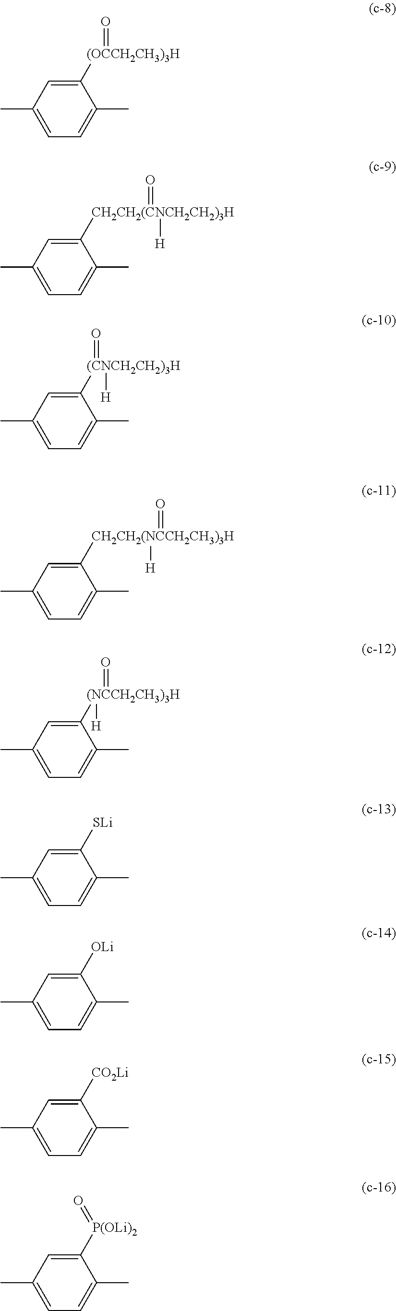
CC1=CC=C(C)C([(OCCH2CH3)3H]=O)=C1.C1=C(C)C=C([CH2CH2(CNCH2CH2)3H](=O)[H])C(C)=C1.CC1=CC=C(C)C([(CNCH2CH2)3H](=O)[H])=C1.CC1=CC=C(C)C([CH2CH2(NCCH2CH3)3H]([H])=O)=C1.CC1=CC=C(C)C([(NCCH2CH3)3H]([H])=O)=C1.C1=C(C)C=C([SLi])C(C)=C1.C1=C(C)C=C([OLi])C(C)=C1.C1=C(C)C=C([CO2Li])C(C)=C1.C1=C(C)C=C([P(OLi)2]=O)C(C)=C1
